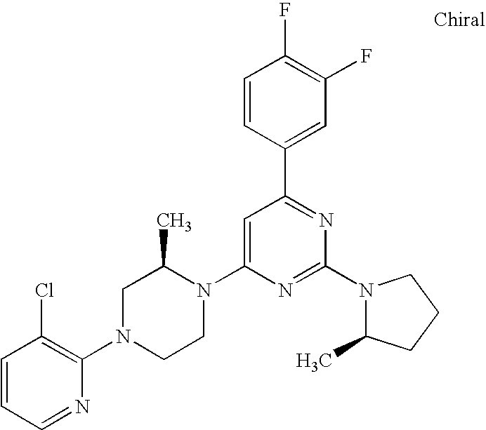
C1=CC=NC(N2CCN(C3=CC(C4=CC(F)=C(F)C=C4)=NC(N4C(C)CCC4)=N3)C(C)C2)=C1Cl
